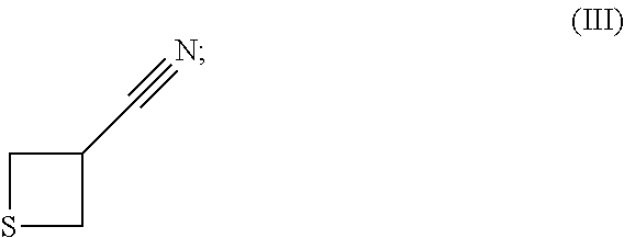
C1SCC1C#N
